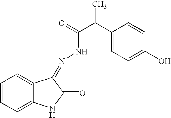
C12=CC=CC=C1NC(=O)C2=NNC(=O)C(C)C1=CC=C(O)C=C1
